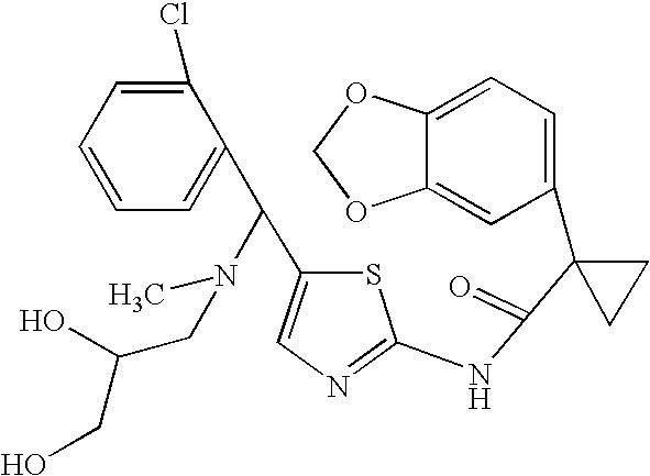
C1=C2C(=CC(C3(C(=O)NC4=NC=C(C(N(C)CC(O)CO)C5=CC=CC=C5Cl)S4)CC3)=C1)OCO2
